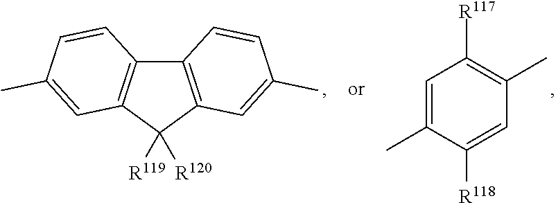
C1=C(C)C([R118])=CC(C)=C1[R117].C12=C(C([R119])([R120])C3=C1C=CC(C)=C3)C=C(C)C=C2
